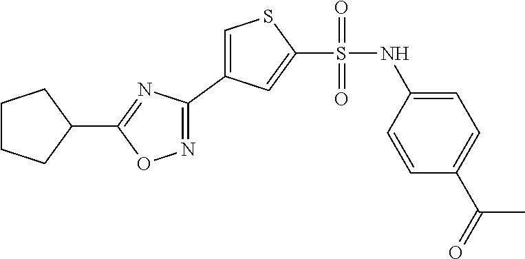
C1=CC(C(C)=O)=CC=C1NS(C1=CC(C2=NOC(C3CCCC3)=N2)=CS1)(=O)=O
